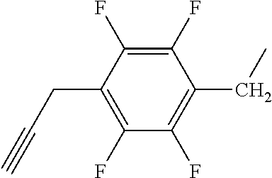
C1(CC#C)=C(F)C(F)=C(CC)C(F)=C1F
